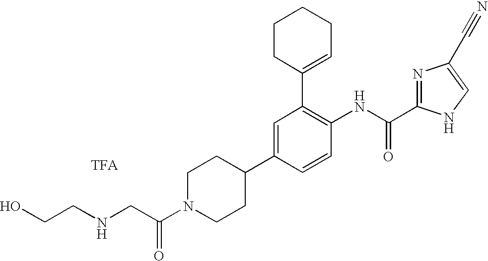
C1=C(C2CCN(C(CNCCO)=O)CC2)C=CC(NC(C2=NC(C#N)=CN2)=O)=C1C1=CCCCC1
